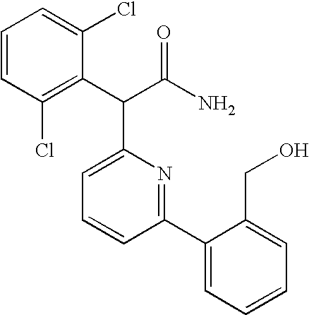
C1=CC=C(Cl)C(C(C(N)=O)C2=CC=CC(C3=CC=CC=C3CO)=N2)=C1Cl
